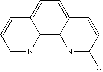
C12=C3C(=CC=C1C=CC=N2)C=CC(C)=N3
